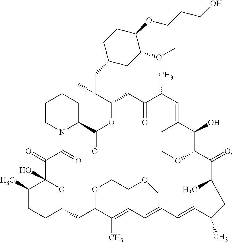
C1CN2C(CC1)C(=O)OC(C(C)CC1CC(OC)C(OCCCO)CC1)CC(=O)C(C)C=C(C)C(O)C(OC)C(=O)C(C)CC(C)C=CC=CC=C(C)C(OCCOC)CC1CCC(C)C(O)(C(=O)C2=O)O1
